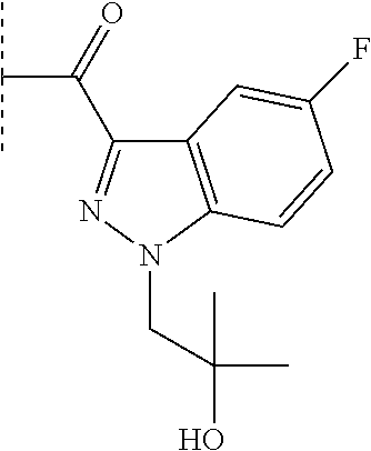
C12=C(N(CC(O)(C)C)N=C1C(=O)C(C)C)C=CC(F)=C2
